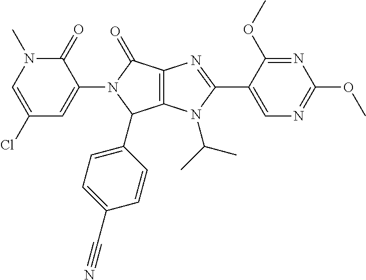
C12=C(N(C(C)C)C(C3=CN=C(OC)N=C3OC)=N1)C(C1=CC=C(C#N)C=C1)N(C1=CC(Cl)=CN(C)C1=O)C2=O
